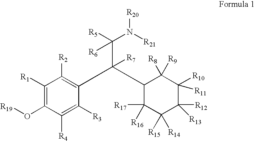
C1([R1])=C(O[R19])C([R4])=C([R3])C(C(C2C([R17])([R16])C([R15])([R14])C([R12])([R13])C([R10])([R11])C2([R9])[R8])(C([R5])(N([R21])[R20])[R6])[R7])=C1[R2]
